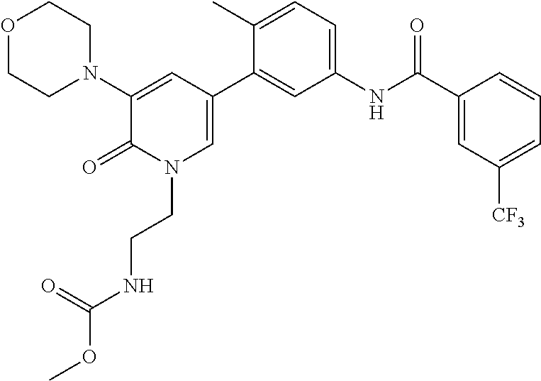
O1CCN(C2=CC(C3=CC(NC(C4=CC([CF3])=CC=C4)=O)=CC=C3C)=CN(CCNC(OC)=O)C2=O)CC1
